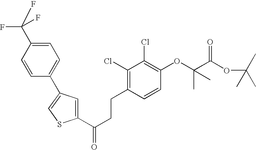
C1(C(CCC2=C(Cl)C(Cl)=C(OC(C(OC(C)(C)C)=O)(C)C)C=C2)=O)=CC(C2=CC=C(C(F)(F)F)C=C2)=CS1
